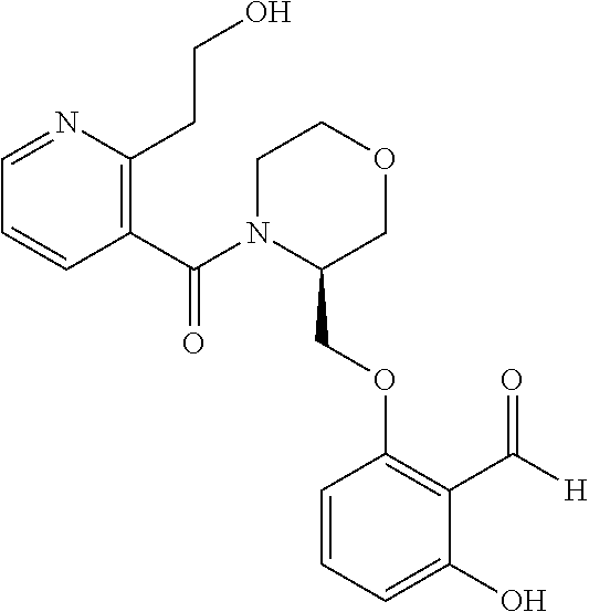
C1=NC(CCO)=C(C(N2C(COC3=C(C([H])=O)C(O)=CC=C3)COCC2)=O)C=C1
